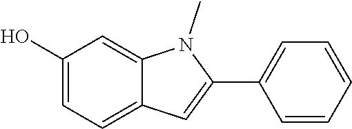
C1(O)=CC=C2C(=C1)N(C)C(C1=CC=CC=C1)=C2
